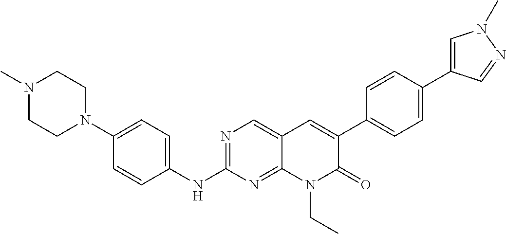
N1(C)CCN(C2=CC=C(NC3=NC=C4C(=N3)N(CC)C(=O)C(C3=CC=C(C5=CN(C)N=C5)C=C3)=C4)C=C2)CC1
